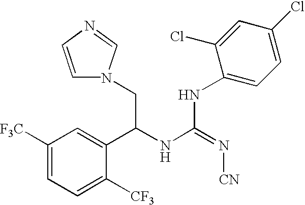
C1([F3C])=CC=C([CF3])C(C(NC(=N[CN])NC2=CC=C(Cl)C=C2Cl)CN2C=CN=C2)=C1
